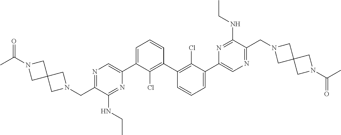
N1(C(=O)C)CC2(CN(CC3=NC=C(C4=CC=CC(C5=C(Cl)C(C6=CN=C(CN7CC8(C7)CN(C(C)=O)C8)C(NCC)=N6)=CC=C5)=C4Cl)N=C3NCC)C2)C1
